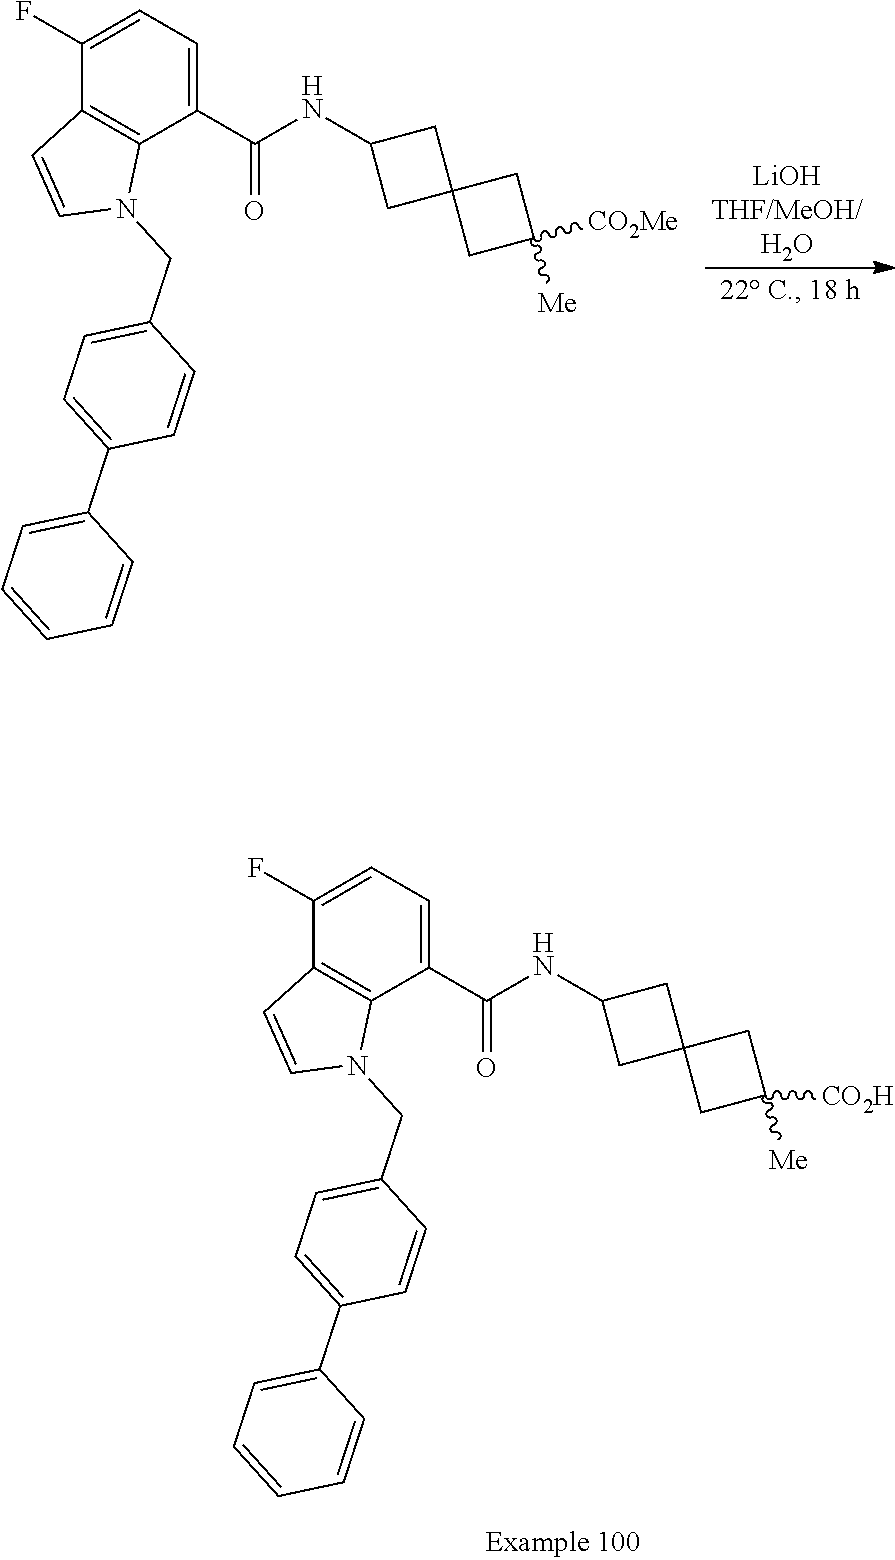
C1=C(F)C2=C(C(C(NC3CC4(C3)CC([CO2H])([Me])C4)=O)=C1)N(CC1=CC=C(C3=CC=CC=C3)C=C1)C=C2.C1=C(F)C2=C(C(C(NC3CC4(C3)CC([CO2Me])([Me])C4)=O)=C1)N(CC1=CC=C(C3=CC=CC=C3)C=C1)C=C2
